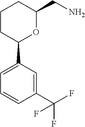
C1=C(C2OC(CN)CCC2)C=C(C(F)(F)F)C=C1
